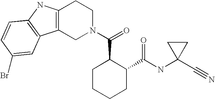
C12=C(CN(C(=O)C3CCCCC3C(NC3(C#N)CC3)=O)CC1)C1=C(N2)C=CC(Br)=C1
